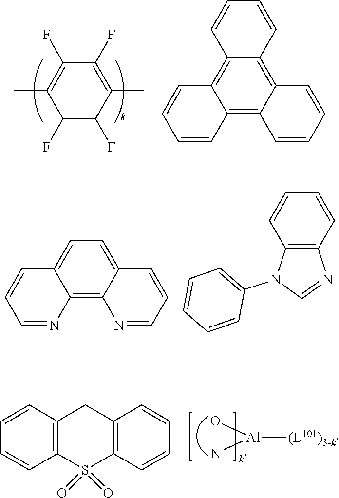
C1=CC=CC(N2C3=C(C=CC=C3)N=C2)=C1.C1=C2C=CC=NC2=C2C(=C1)C=CC=N2.[Al]([(L101)3-k])(O)N.S1(=O)(=O)C2=C(CC3=C1C=CC=C3)C=CC=C2.C1(C)=C(F)C(F)=C(C)C(F)=C1F.C1=CC=CC2=C3C(=C4C(=C12)C=CC=C4)C=CC=C3
